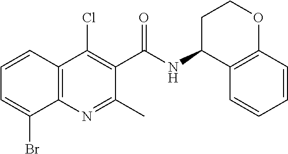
BrC1=CC=CC2=C1N=C(C)C(C(NC1C3=C(OCC1)C=CC=C3)=O)=C2Cl
